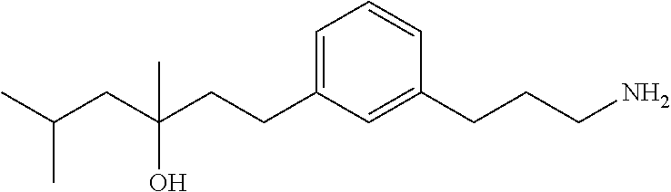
C(CCC1=CC=CC(CCCN)=C1)(CC(C)C)(O)C
